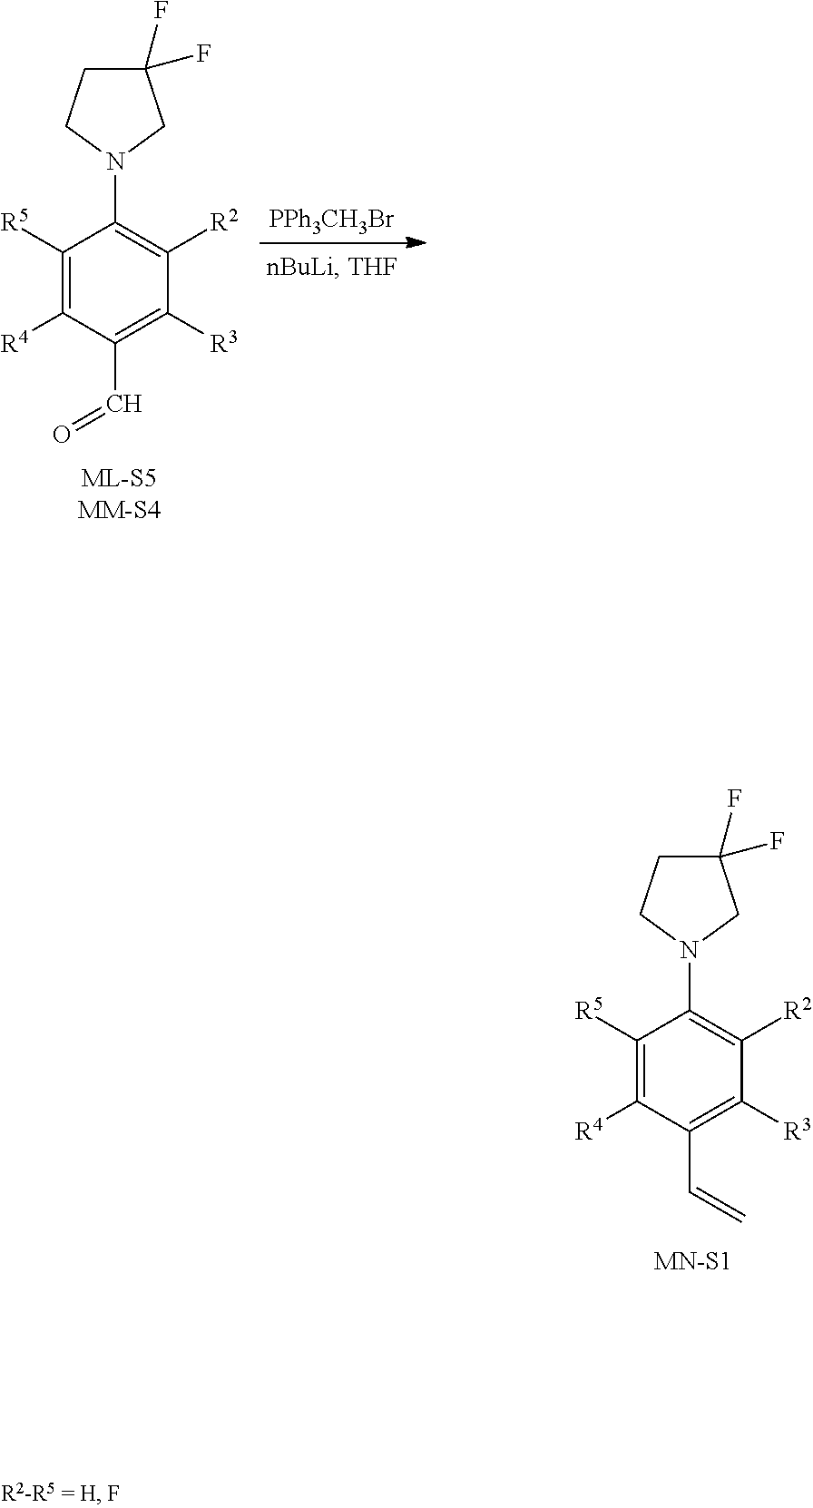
[PPh3CH3Br].C1([R5])=C([R4])C(C=O)=C([R3])C([R2])=C1N1CCC(F)(F)C1.C1([R5])=C([R4])C(C=C)=C([R3])C([R2])=C1N1CCC(F)(F)C1
